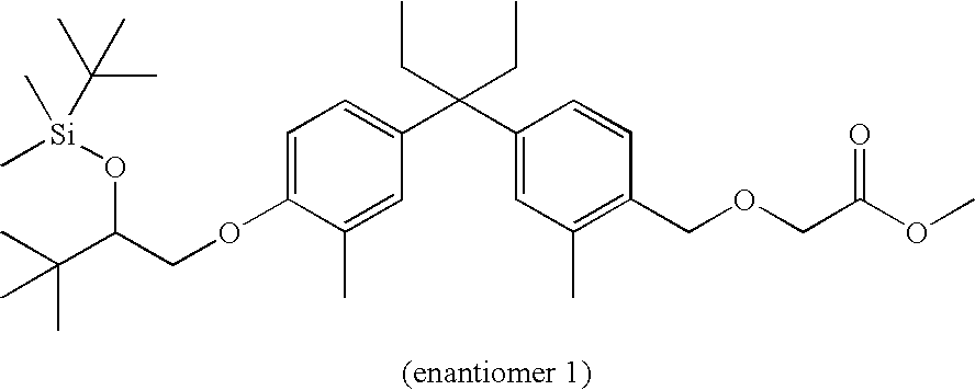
C1=C(OCC(C(C)(C)C)O[Si](C)(C(C)(C)C)C)C(C)=CC(C(C2=CC(C)=C(COCC(OC)=O)C=C2)(CC)CC)=C1
